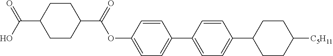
C1CC(C(=O)OC2=CC=C(C3=CC=C(C4CCC([C5H11])CC4)C=C3)C=C2)CCC1C(O)=O
